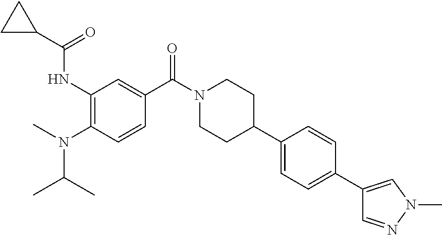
C(=O)(NC1=C(N(C)C(C)C)C=CC(C(N2CCC(C3=CC=C(C4=CN(C)N=C4)C=C3)CC2)=O)=C1)C1CC1
